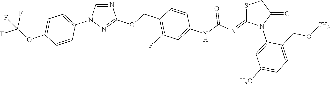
N1=CN(C2=CC=C(OC(F)(F)F)C=C2)N=C1OCC1=C(F)C=C(NC(N=C2SCC(=O)N2C2=CC(C)=CC=C2COC)=O)C=C1
